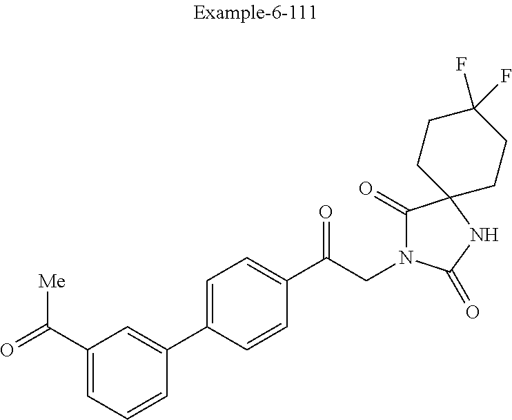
C1=C(C(=O)[Me])C=C(C2=CC=C(C(CN3C(=O)C4(NC3=O)CCC(F)(F)CC4)=O)C=C2)C=C1
